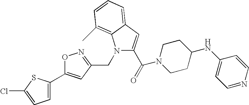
C1=C(C2=CC(CN3C(C(=O)N4CCC(NC5=CC=NC=C5)CC4)=CC4=CC=CC(C)=C34)=NO2)SC(Cl)=C1
